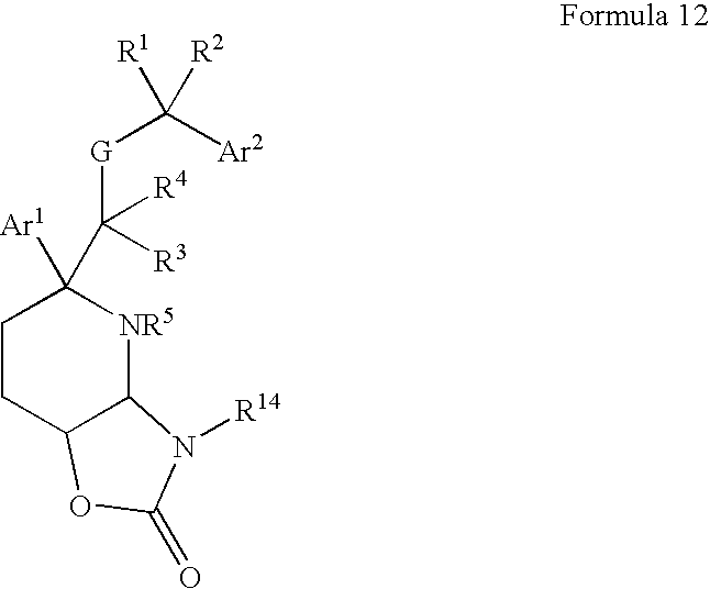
C1CC2C([NR5]C1([Ar1])C([G]C([Ar2])([R1])[R2])([R4])[R3])N([R14])C(=O)O2
